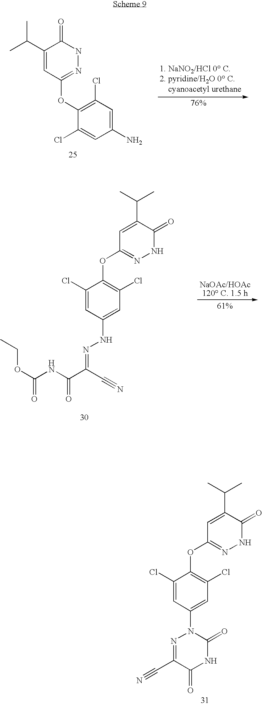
C1(C(C)C)=CC(OC2=C(Cl)C=C(N)C=C2Cl)=NNC1=O.C1=C(C(C)C)C(=O)NN=C1OC1=C(Cl)C=C(NN=C(C(NC(OCC)=O)=O)C#N)C=C1Cl.C1=C(C(C)C)C(=O)NN=C1OC1=C(Cl)C=C(N2N=C(C#N)C(=O)NC2=O)C=C1Cl
